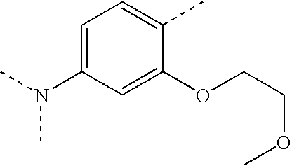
C1=C(N(C)C)C=C(OCCOC)C(C)=C1
